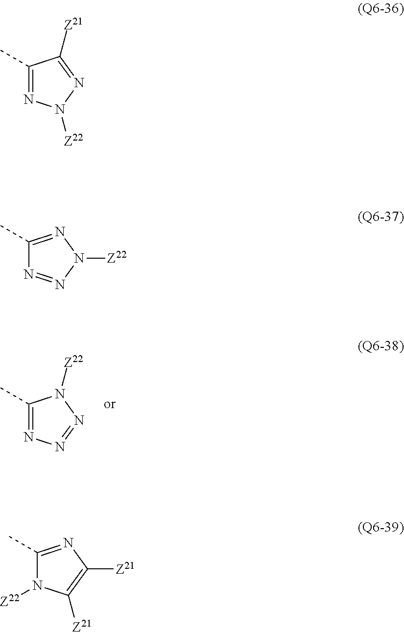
C1(C)=NN=NN1[Z22].C1(C)=NN([Z22])N=C1[Z21].C1(C)=NN([Z22])N=N1.C1(C)=NC([Z21])=C([Z21])N1[Z22]
